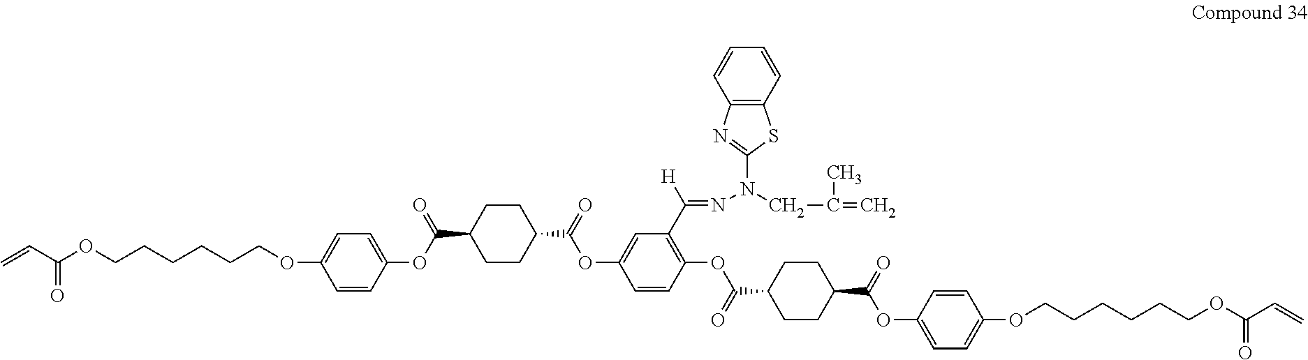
C1(OCCCCCCOC(=O)C=C)=CC=C(OC(C2CCC(C(=O)OC3=CC(C([H])=NN(CC(C)=C)C4=NC5=C(S4)C=CC=C5)=C(OC(C4CCC(C(=O)OC5=CC=C(OCCCCCCOC(=O)C=C)C=C5)CC4)=O)C=C3)CC2)=O)C=C1
